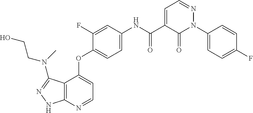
C12=C(N=CC=C1OC1=CC=C(NC(C3=CC=NN(C4=CC=C(F)C=C4)C3=O)=O)C=C1F)NN=C2N(CCO)C
